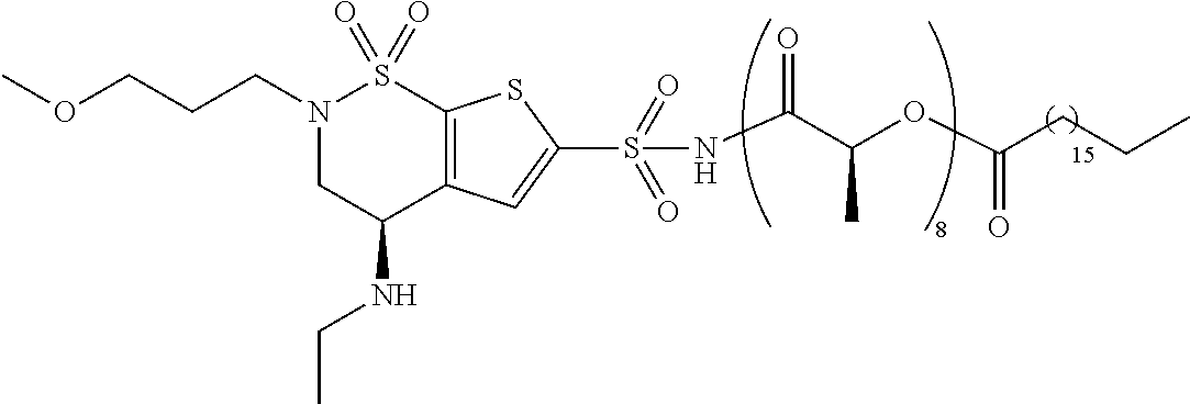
CCNC1C2=C(S(=O)(=O)N(CCCOC)C1)SC(S(NC(C(OC(CCC)=O)C)=O)(=O)=O)=C2
